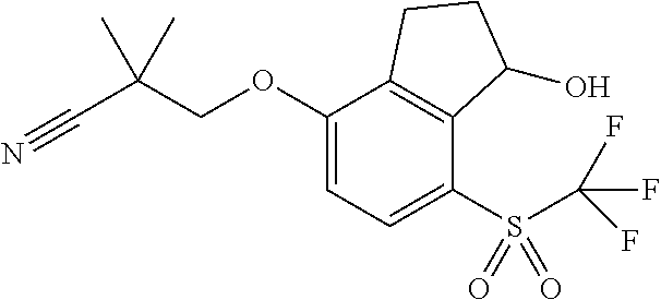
C1(OCC(C#N)(C)C)=CC=C(S(C(F)(F)F)(=O)=O)C2=C1CCC2O
